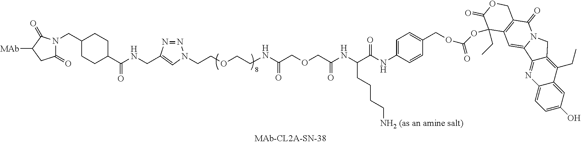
C1(CN2C(=O)CC([MAb])C2=O)CCC(C(NCC2=CN(CCOCCNC(COCC(NC(C(NC3=CC=C(COC(=O)OC4(CC)C5=C(C(=O)N6CC7=C(CC)C8=CC(O)=CC=C8N=C7C6=C5)COC4=O)C=C3)=O)CCCC[NH2 (as an amine salt)])=O)=O)N=N2)=O)CC1
